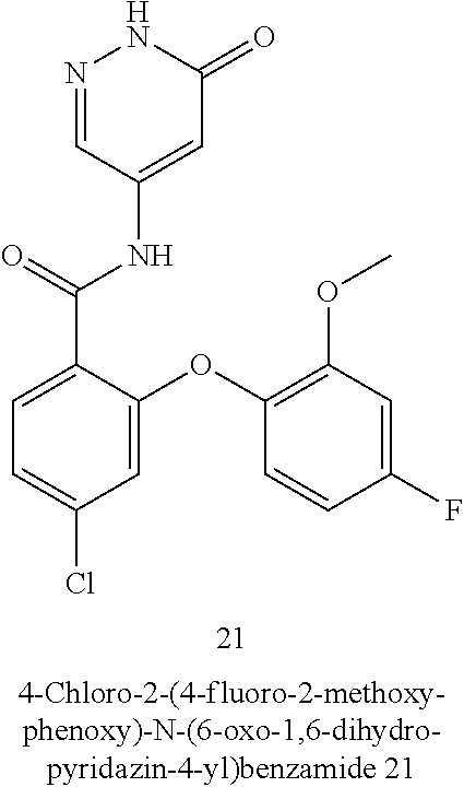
N1=CC(NC(C2=CC=C(Cl)C=C2OC2=C(OC)C=C(F)C=C2)=O)=CC(=O)N1
